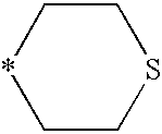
C1C*CCS1
